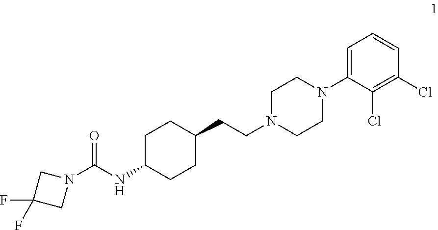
N1(C(NC2CCC(CCN3CCN(C4=CC=CC(Cl)=C4Cl)CC3)CC2)=O)CC(F)(F)C1
